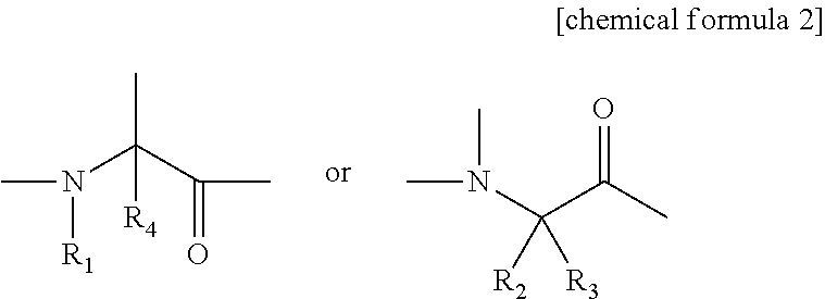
N(C(C(=O)C)(C)[R4])([R1])C.N(C)(C)C(C(C)=O)([R3])[R2]
